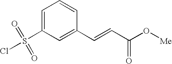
C1=C(S(Cl)(=O)=O)C=C(C=CC(O[Me])=O)C=C1
